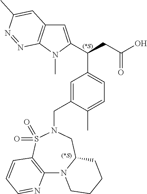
C1=C(CN2S(=O)(=O)C3=C(N4C(C2)CCCC4)N=CC=C3)C(C)=CC=C1C(CC(O)=O)C1=CC2=C(N1C)N=NC(C)=C2
